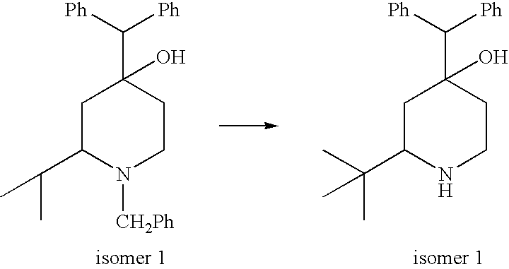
C1C(C(C)(C)C)NCCC1(C([Ph])[Ph])O.C1C(C(C)C)N([CH2Ph])CCC1(C([Ph])[Ph])O
